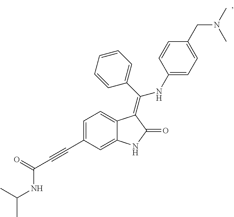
C1=C(C#CC(=O)NC(C)C)C=C2C(=C1)C(=C(C1=CC=CC=C1)NC1=CC=C(CN(C)C)C=C1)C(=O)N2
